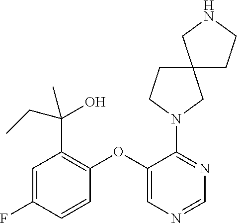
C1(OC2=CN=CN=C2N2CC3(CC2)CCNC3)=C(C(CC)(O)C)C=C(F)C=C1
